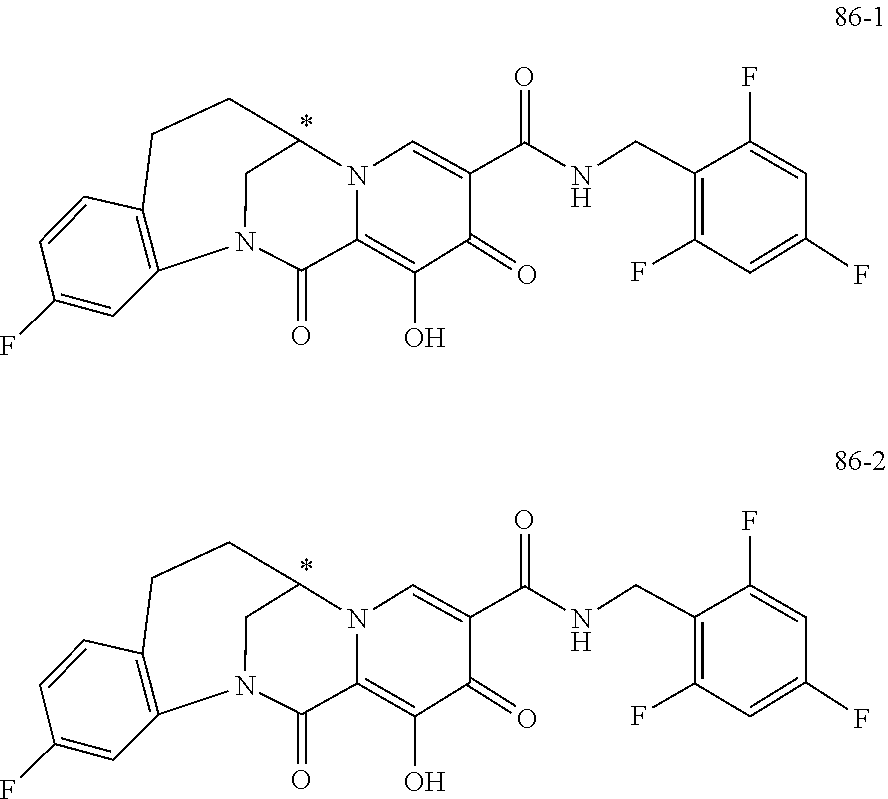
C1(CNC(C2=CN3C(=C(O)C2=O)C(=O)N2C4=C(C=CC(F)=C4)CCC3C2)=O)=C(F)C=C(F)C=C1F.C1(CNC(C2=CN3C(=C(O)C2=O)C(=O)N2C4=C(C=CC(F)=C4)CCC3C2)=O)=C(F)C=C(F)C=C1F
